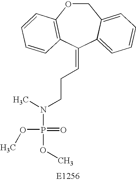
C1OC2=C(C(=CCCN(P(OC)(=O)OC)C)C3=CC=CC=C13)C=CC=C2
